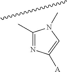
C1(C)=NC([A])=CN1C
